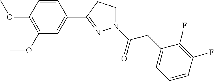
C1=CC(OC)=C(OC)C=C1C1=NN(C(=O)CC2=CC=CC(F)=C2F)CC1
